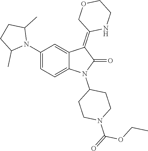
N1(C2=CC=C3C(=C2)C(=C2NCCOC2)C(=O)N3C2CCN(C(=O)OCC)CC2)C(C)CCC1C
